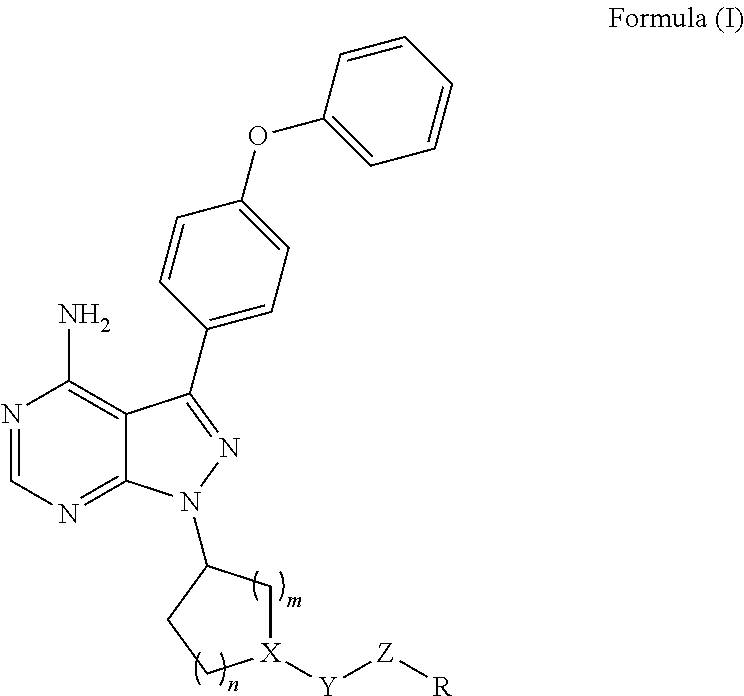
N1=CN=C2C(=C1N)C(C1=CC=C(OC3=CC=CC=C3)C=C1)=NN2C1C[X]([Y][Z][R])CC1
